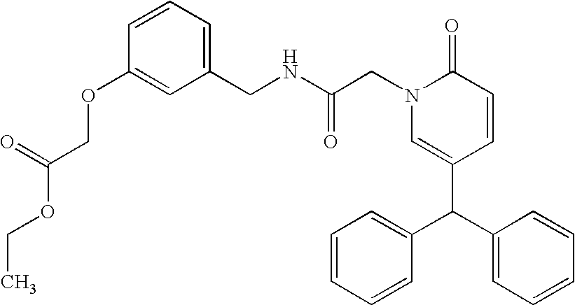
C(CN1C=C(C(C2=CC=CC=C2)C2=CC=CC=C2)C=CC1=O)(NCC1=CC=CC(OCC(OCC)=O)=C1)=O
